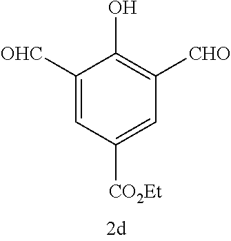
C1([OHC])=CC([CO2Et])=CC([CHO])=C1O
